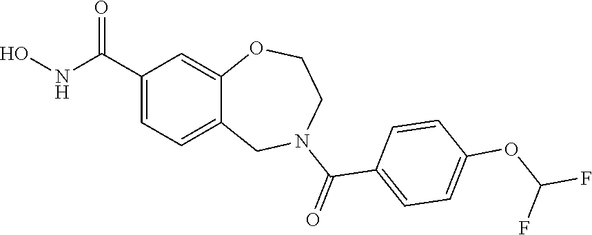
C1(C(NO)=O)=CC=C2C(=C1)OCCN(C(=O)C1=CC=C(OC(F)F)C=C1)C2
